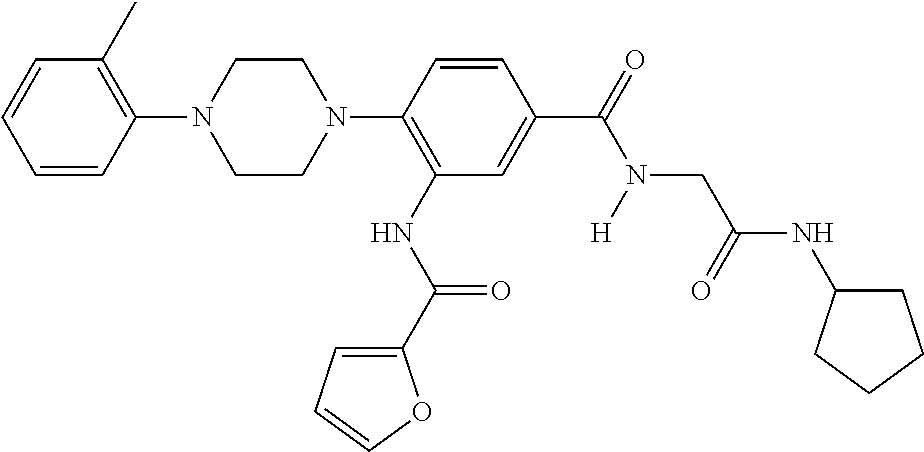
C1CN(C2=C(NC(C3=CC=CO3)=O)C=C(C(=O)N(CC(NC3CCCC3)=O)[H])C=C2)CCN1C1=C(C)C=CC=C1
